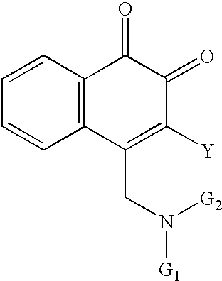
C1=CC2=C(C=C1)C(CN([G1])[G2])=C([Y])C(=O)C2=O
